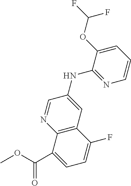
COC(C1=CC=C(F)C2=C1N=CC(NC1=NC=CC=C1OC(F)F)=C2)=O
